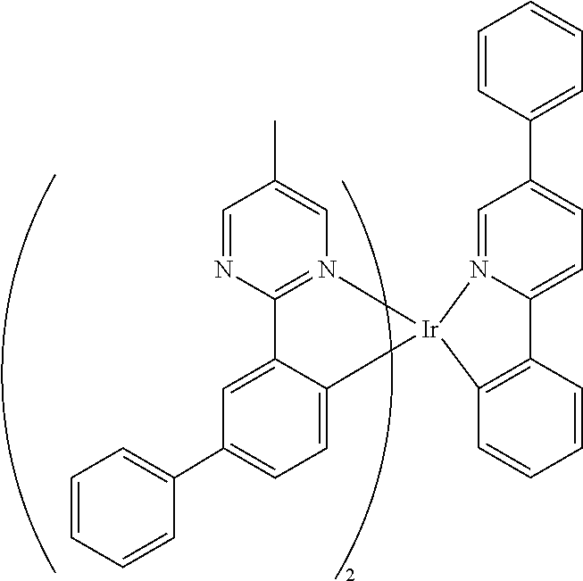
C1=CC=CC(C2=CC=C3C(=C2)C2=N(C=C(C)C=N2)[Ir]32N3=CC(C4=CC=CC=C4)=CC=C3C3=C2C=CC=C3)=C1
